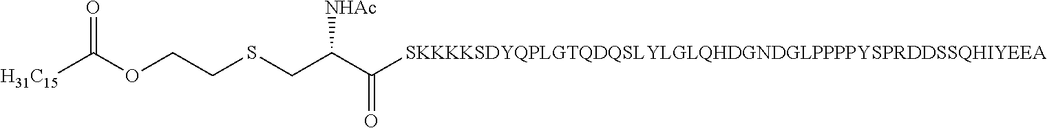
[H31C15]C(OCCSCC(C([SKKKKSDYQPLGTQDQSLYLGLQHDGNDGLPPPPYSPRDDSSQHIYEEA])=O)[NHAc])=O
